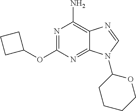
N1=C(OC2CCC2)N=C2C(=C1N)N=CN2C1OCCCC1
